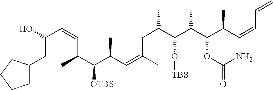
C(C=CC(C(C(C=C(C)CC(C)C(C(C(C(C=CC=C)C)OC(=O)N)C)O[TBS])C)[OTBS])C)(CC1CCCC1)O
